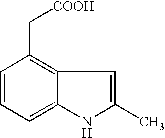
C1=CC=C2C(=C1C[COOH])C=C(C)N2
